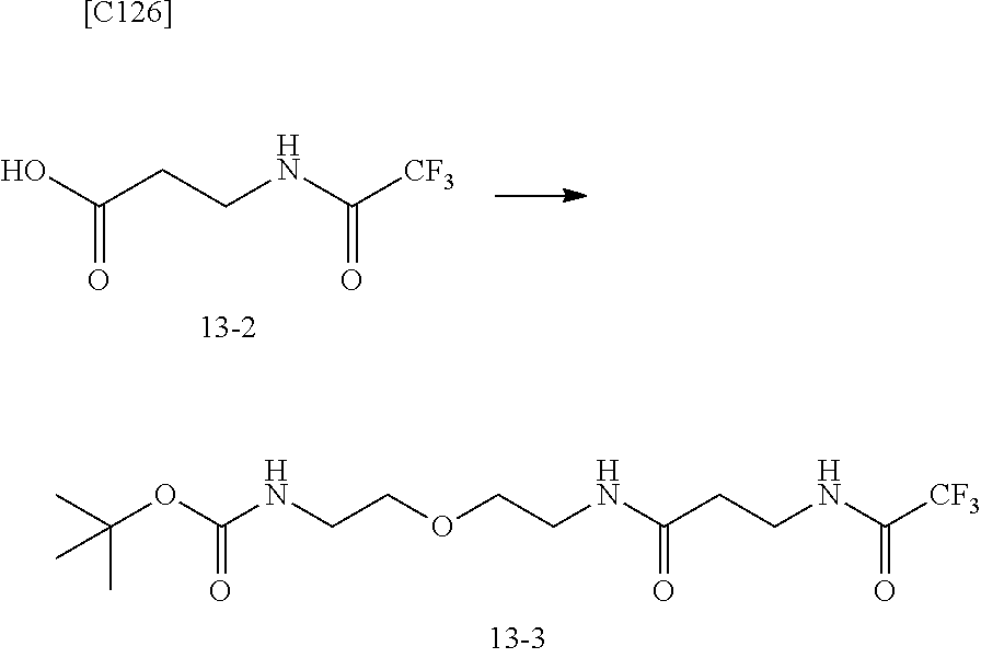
C(=O)(O)CCNC([CF3])=O.C(=O)(NCCOCCNC(OC(C)(C)C)=O)CCNC([CF3])=O.[[C126]]
